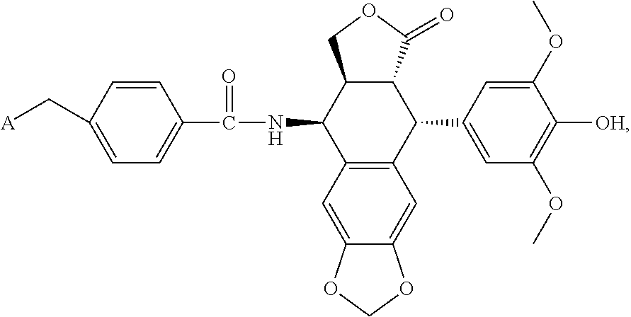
C12=C(C=C3C(=C1)OCO3)C(NC(=O)C1=CC=C(C[A])C=C1)C1C(C(=O)OC1)C2C1=CC(OC)=C([OH])C(OC)=C1
